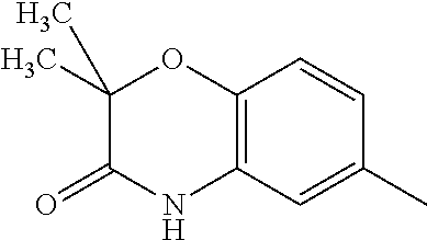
C1(C)=CC2=C(C=C1)OC(C)(C)C(=O)N2
